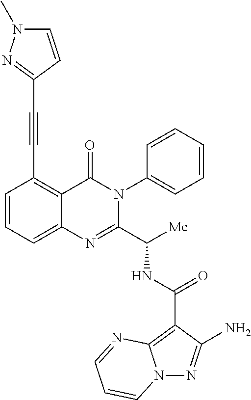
C1(C(NC(C2=NC3=CC=CC(C#CC4=NN(C)C=C4)=C3C(=O)N2C2=CC=CC=C2)[Me])=O)=C2N(N=C1N)C=CC=N2
